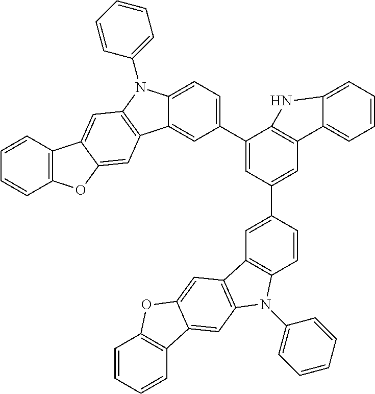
C12=CC=C(C3=CC(C4=CC5=C(C=C4)N(C4=CC=CC=C4)C4=C5C=C5C(=C4)C4=C(O5)C=CC=C4)=CC4=C3NC3=CC=CC=C43)C=C1C1=C(N2C2=CC=CC=C2)C=C2C(=C1)OC1=C2C=CC=C1
